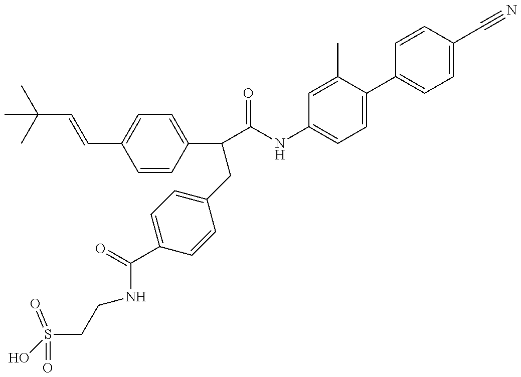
OS(CCNC(C1=CC=C(CC(C2=CC=C(C=CC(C)(C)C)C=C2)C(=O)NC2=CC=C(C3=CC=C(C#N)C=C3)C(C)=C2)C=C1)=O)(=O)=O
